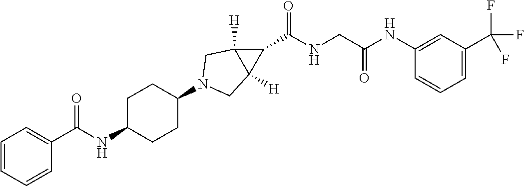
N(C1CCC(N2CC3([H])C(C(=O)NCC(NC4=CC(C(F)(F)F)=CC=C4)=O)C3([H])C2)CC1)C(C1=CC=CC=C1)=O
